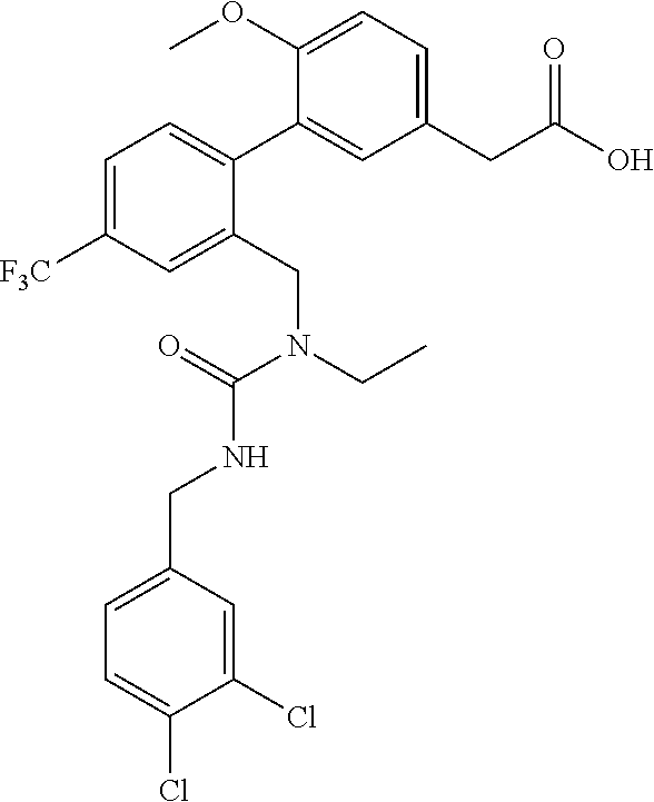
C1=C([F3C])C=C(CN(CC)C(=O)NCC2=CC=C(Cl)C(Cl)=C2)C(C2=CC(CC(O)=O)=CC=C2OC)=C1
